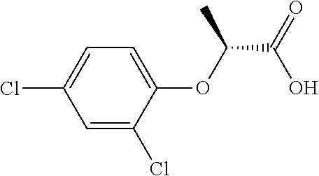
C1=C(Cl)C=C(Cl)C(OC(C(=O)O)C)=C1
